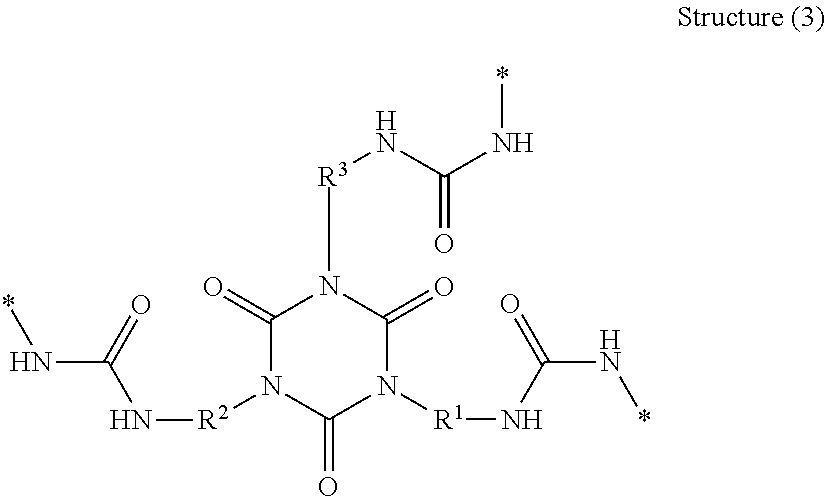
C1(=O)N([R2]NC(=O)N*)C(=O)N([R1]NC(=O)N*)C(=O)N1[R3]NC(=O)N*
